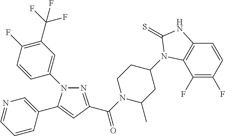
N1(C2=CC(C(F)(F)F)=C(F)C=C2)N=C(C(N2C(C)CC(N3C4=C(C=CC(F)=C4F)NC3=S)CC2)=O)C=C1C1=CN=CC=C1
